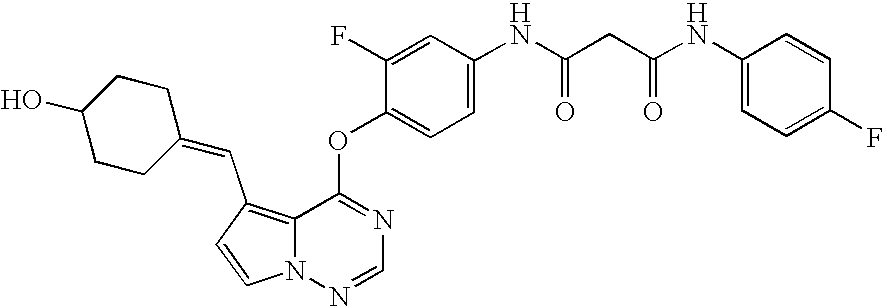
C1=CN2C(=C1C=C1CCC(O)CC1)C(OC1=CC=C(NC(CC(NC3=CC=C(F)C=C3)=O)=O)C=C1F)=NC=N2
